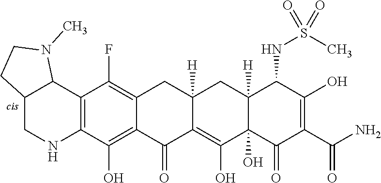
C12=C(O)C3=C(C(F)=C1CC1([H])C(=C(O)C4(O)C([H])(C1)C(NS(C)(=O)=O)C(O)=C(C(N)=O)C4=O)C2=O)C1C(CN3)CCN1C
